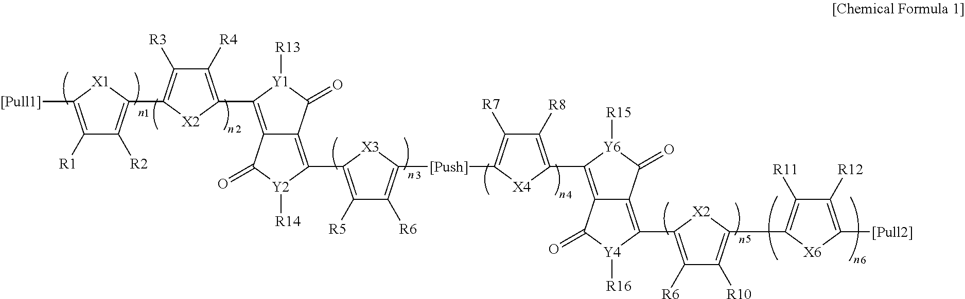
C1([R1])=C([[Pull1]])[X1]C(C2=C([R3])C([R4])=C(C3=C4C(=C(C5=C([R5])C([R6])=C([[Push]]C6=C([R7])C([R8])=C(C7=C8C(=C(C9=C([R6])C([R10])=C(C%10=C([R11])C([R12])=C([[Pull2]])[X6]%10)[X2]9)[Y4]([R16])C8=O)C(=O)[Y6]7[R15])[X4]6)[X3]5)[Y2]([R14])C4=O)C(=O)[Y1]3[R13])[X2]2)=C1[R2]
